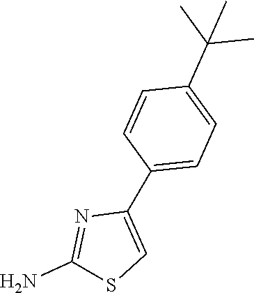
C1=CC(C2=CSC(N)=N2)=CC=C1C(C)(C)C
